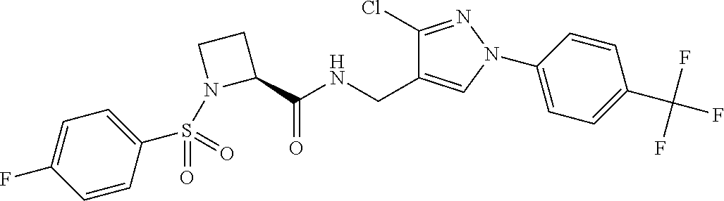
S(=O)(=O)(C1=CC=C(F)C=C1)N1C(C(NCC2=CN(C3=CC=C(C(F)(F)F)C=C3)N=C2Cl)=O)CC1
